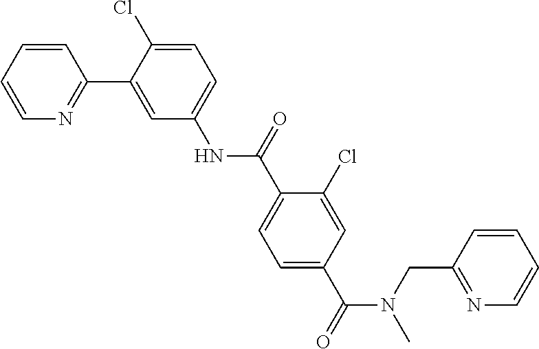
N1=C(C2=CC(NC(=O)C3=CC=C(C(=O)N(CC4=NC=CC=C4)C)C=C3Cl)=CC=C2Cl)C=CC=C1
